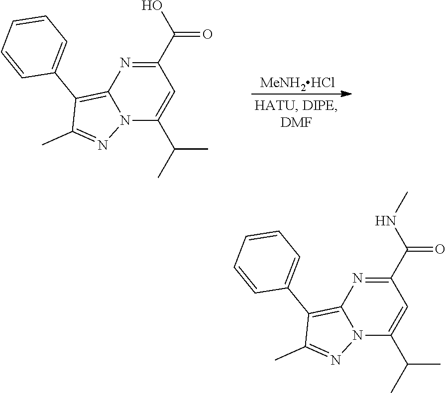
[MeNH2HCl].C1(C2=CC=CC=C2)=C2N(N=C1C)C(C(C)C)=CC(C(O)=O)=N2.C1(C2=CC=CC=C2)=C2N(N=C1C)C(C(C)C)=CC(C(NC)=O)=N2
